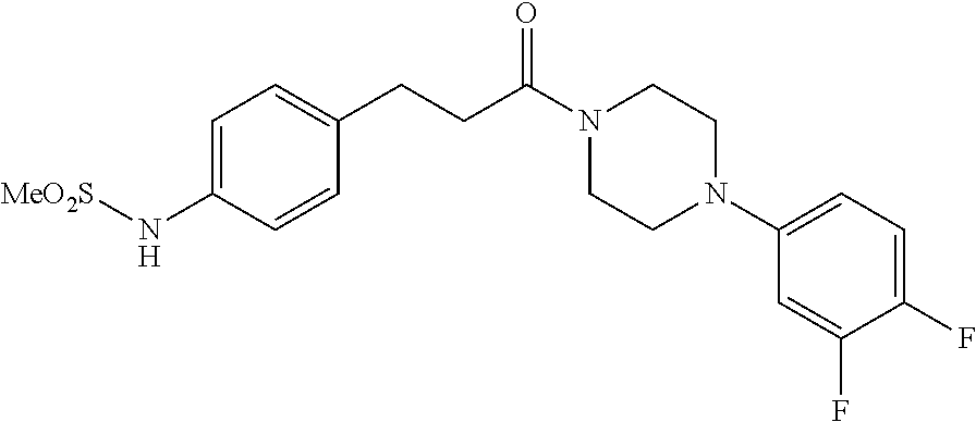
C1=C(N[MeO2S])C=CC(CCC(N2CCN(C3=CC=C(F)C(F)=C3)CC2)=O)=C1
